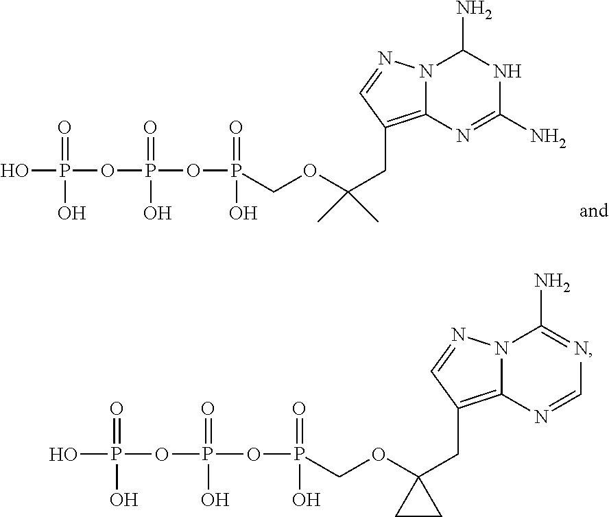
N12C(=C(CC(OCP(OP(OP(O)(=O)O)(=O)O)(=O)O)(C)C)C=N1)N=C(N)NC2N.N12C(=C(CC3(OCP(OP(OP(O)(=O)O)(=O)O)(=O)O)CC3)C=N1)N=CN=C2N
